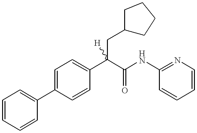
C1=CC(C2=CC=CC=C2)=CC=C1C(C(=O)NC1=NC=CC=C1)(CC1CCCC1)[H]
